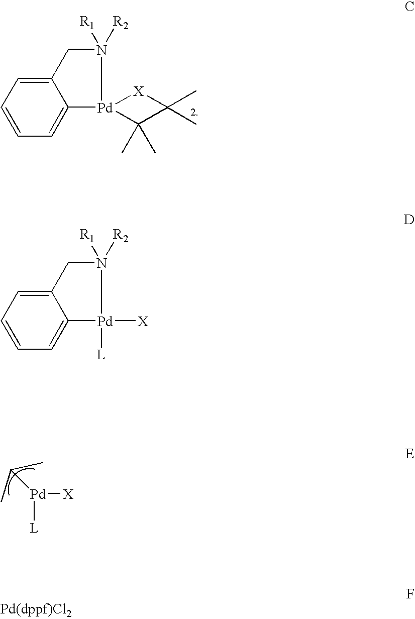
[Pd]1([X])([L])N([R1])([R2])CC2=CC=CC=C12.[L][Pd]([X])C(C)C.[Pd]12(N([R1])([R2])CC3=CC=CC=C13)[X]C(C)(C)C2(C)C
